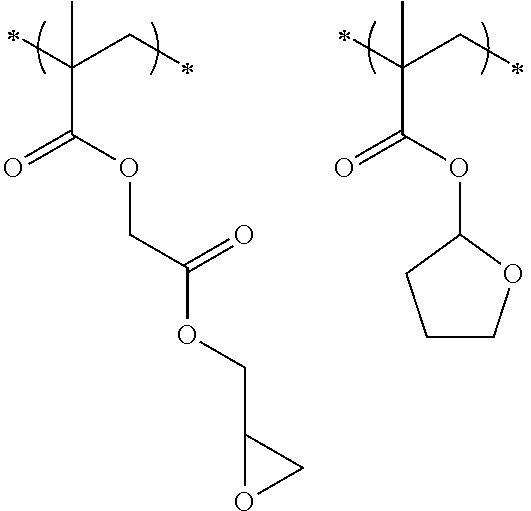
C(C(=O)OCC(OCC1OC1)=O)(CC)(C)C.C(C(OC1CCCO1)=O)(CC)(C)C
